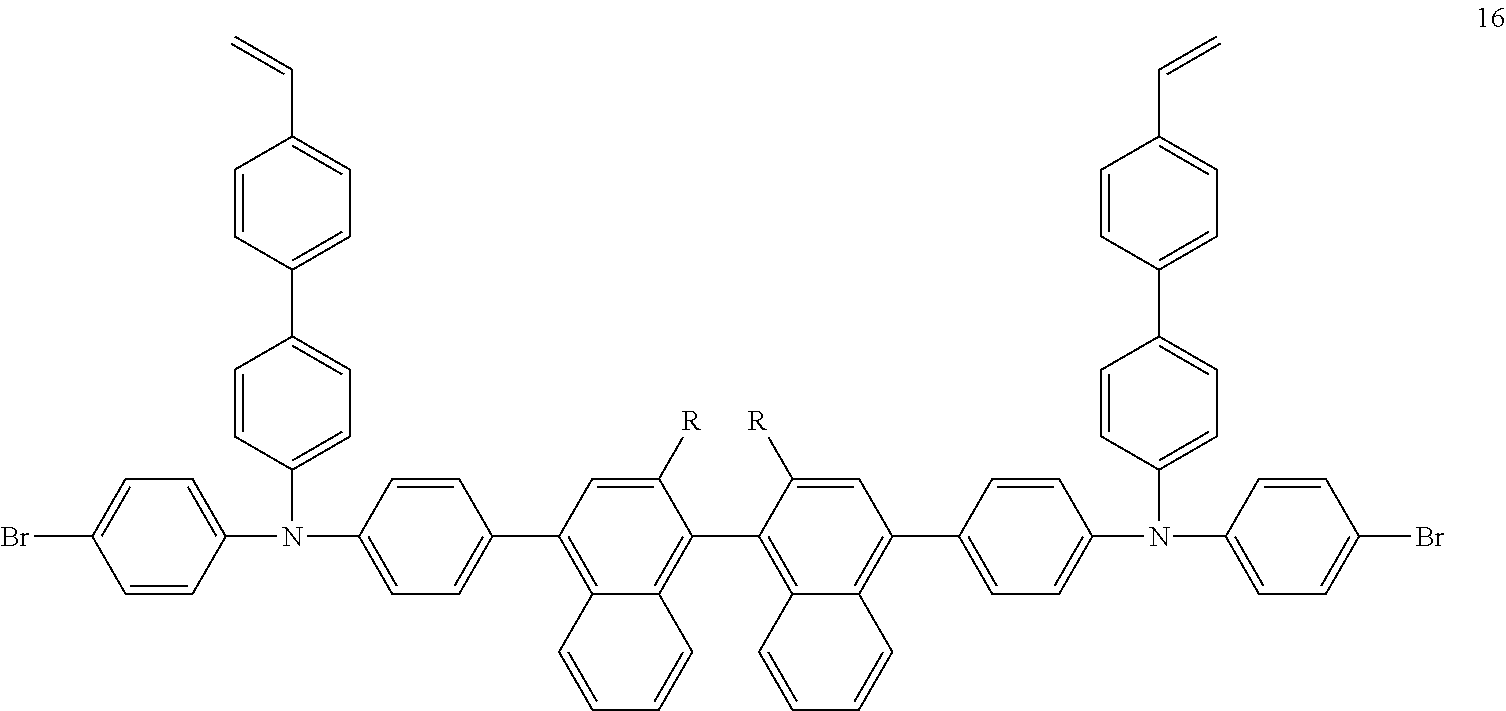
BrC1=CC=C(N(C2=CC=C(C3=C4C(=C(C5=C6C(=C(C7=CC=C(N(C8=CC=C(Br)C=C8)C8=CC=C(C9=CC=C(C=C)C=C9)C=C8)C=C7)C=C5[R])C=CC=C6)C([R])=C3)C=CC=C4)C=C2)C2=CC=C(C3=CC=C(C=C)C=C3)C=C2)C=C1
